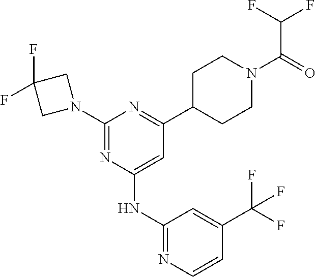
C1C(C2=NC(N3CC(F)(F)C3)=NC(NC3=NC=CC(C(F)(F)F)=C3)=C2)CCN(C(=O)C(F)F)C1
